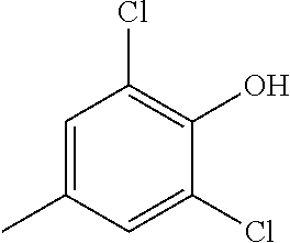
C1=C(C)C=C(Cl)C(O)=C1Cl
